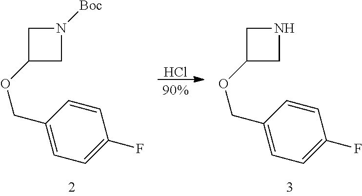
C1(OCC2=CC=C(F)C=C2)CN([Boc])C1.Cl.C1(OCC2=CC=C(F)C=C2)CNC1
